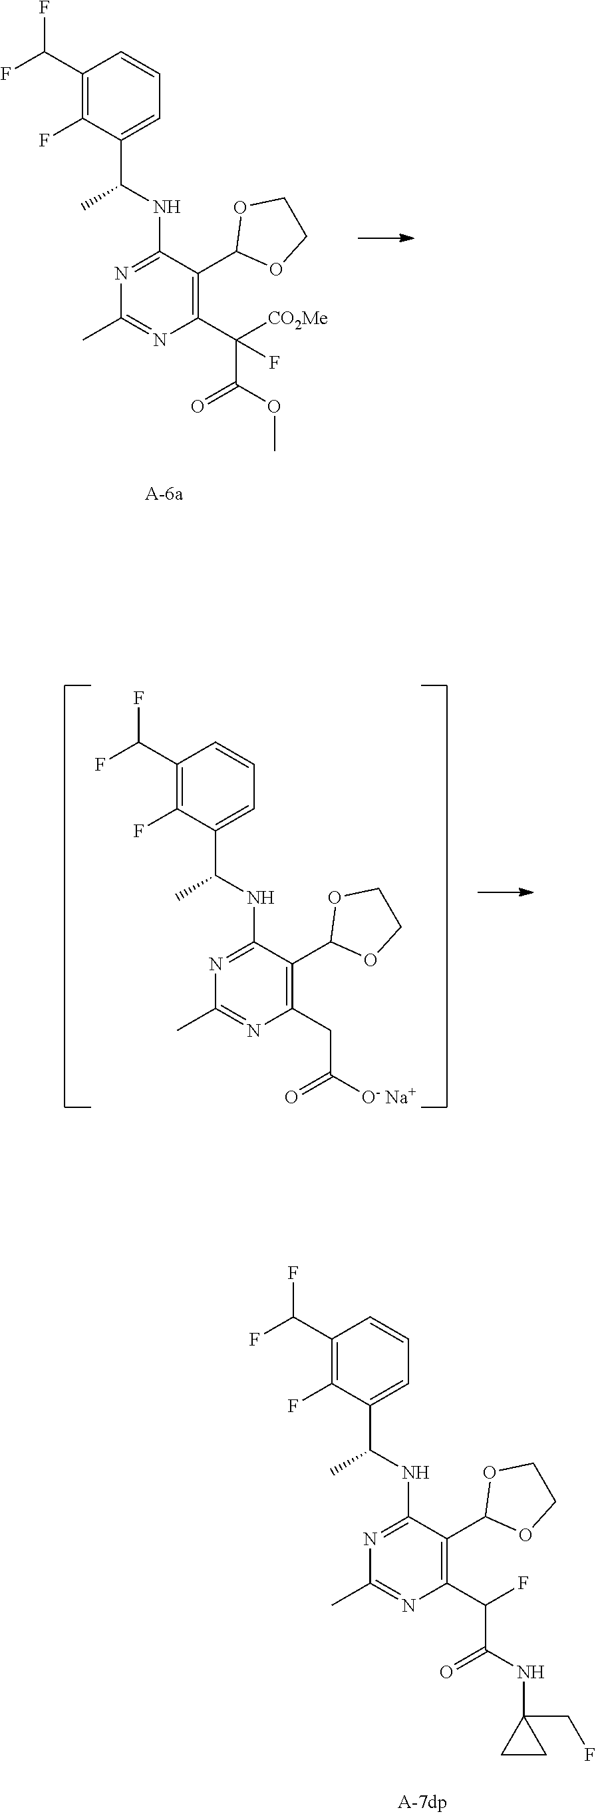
C1(NC(C2=CC=CC(C(F)F)=C2F)C)=NC(C)=NC(C(C(OC)=O)([CO2Me])F)=C1C1OCCO1.C1(NC(C2=CC=CC(C(F)F)=C2F)C)=NC(C)=NC(CC([O- Na+])=O)=C1C1OCCO1.C1(NC(C2=CC=CC(C(F)F)=C2F)C)=NC(C)=NC(C(C(NC2(CF)CC2)=O)F)=C1C1OCCO1
